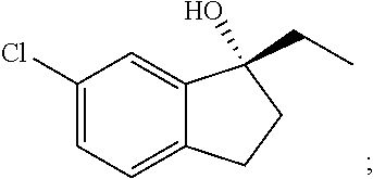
C1(Cl)=CC=C2C(=C1)C(O)(CC)CC2
